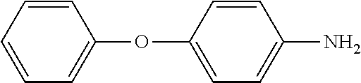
O(C1=CC=C(N)C=C1)C1=CC=CC=C1
